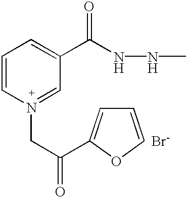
C1=C[N+](CC(=O)C2=CC=CO2)=CC(C(NNC)=O)=C1.[Br-]
